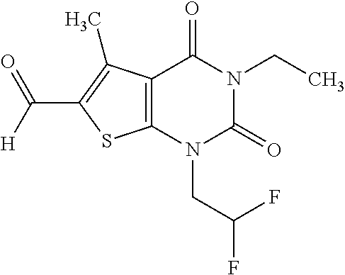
C12=C(N(CC(F)F)C(=O)N(CC)C1=O)SC(C([H])=O)=C2C
